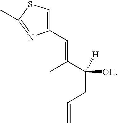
C1(C=C(C([OH])([H])CC=C)C)=CSC(C)=N1
